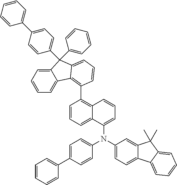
C1=CC=C2C(=C1C1=C3C4=CC=CC=C4C(C4=CC=CC=C4)(C4=CC=C(C5=CC=CC=C5)C=C4)C3=CC=C1)C=CC=C2N(C1=CC=C(C2=CC=CC=C2)C=C1)C1=CC=C2C(=C1)C(C)(C)C1=CC=CC=C21
